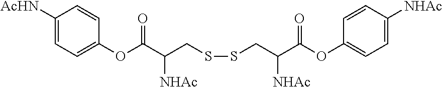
C(SSCC(C(OC1=CC=C([NHAc])C=C1)=O)[NHAc])C(C(OC1=CC=C([AcHN])C=C1)=O)[NHAc]
